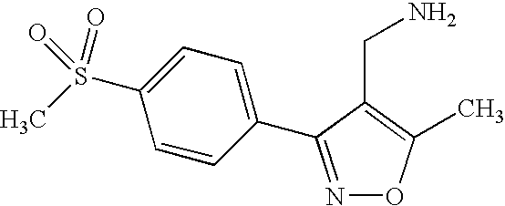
N1=C(C2=CC=C(S(C)(=O)=O)C=C2)C(CN)=C(C)O1
